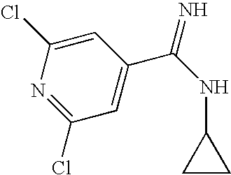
C1(Cl)=CC(C(NC2CC2)=N)=CC(Cl)=N1
